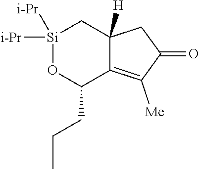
[Si]1([i-Pr])([i-Pr])OC(CCC)C2=C([Me])C(=O)CC2([H])C1
